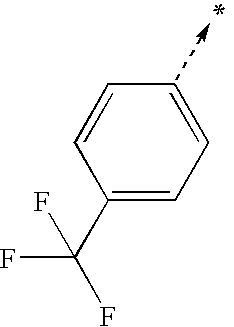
C1(C(F)(F)F)=CC=CC=C1
